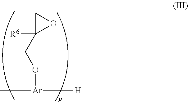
C[Ar]([H])OCC1([R6])CO1
